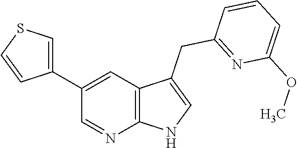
C1(C2=CSC=C2)=CC2=C(N=C1)NC=C2CC1=NC(OC)=CC=C1
